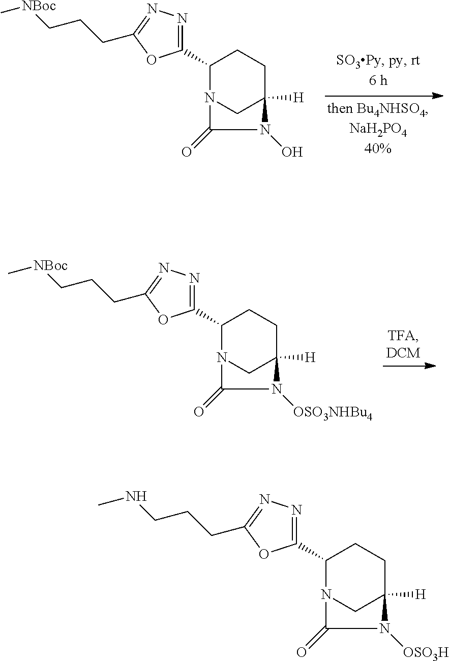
C1(C2=NN=C(CCC[NBoc]C)O2)N2CC([H])(CC1)N(O)C2=O.C1(C2=NN=C(CCC[NBoc]C)O2)N2CC([H])(CC1)N([OSO3NHBu4])C2=O.C1(C2=NN=C(CCCNC)O2)N2CC([H])(CC1)N([OSO3H])C2=O
